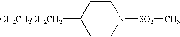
C1CN([SO2]C)CCC1[CH2CH2CH2CH2]
